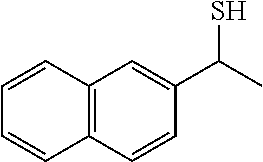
C12=C(C=CC(C(C)S)=C1)C=CC=C2
